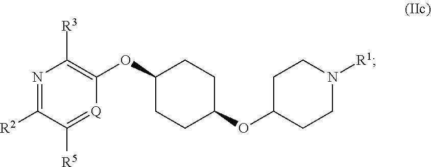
N1=C([R2])C([R5])=[Q]C(OC2CCC(OC3CCN([R1])CC3)CC2)=C1[R3]
